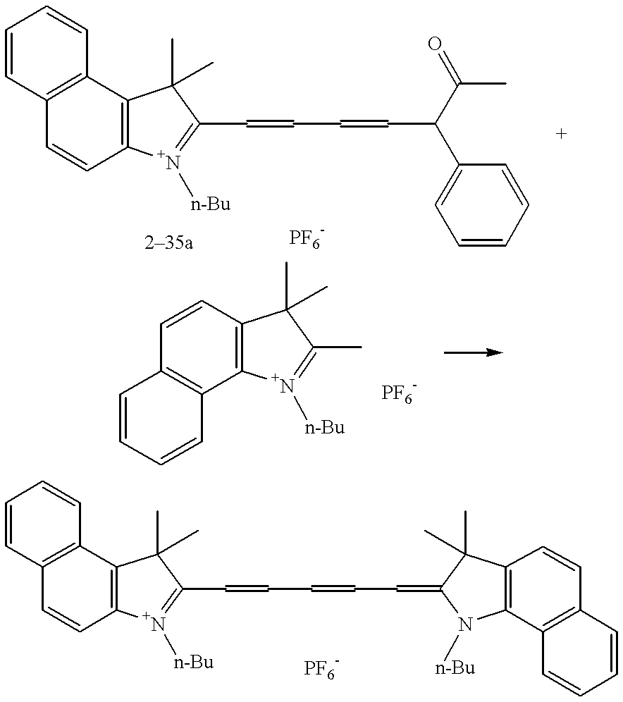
C1=CC2=C(C=C1)C1=C(C=C2)[N+]([n-Bu])=C(C=CC=CC(C2=CC=CC=C2)C(C)=O)C1(C)C.C1=CC2=C(C=C1)C1=C(C=C2)[N+]([n-Bu])=C(C=CC=CC=C2N([n-Bu])C3=C(C2(C)C)C=CC2=C3C=CC=C2)C1(C)C.C1=CC=CC2=C1C=CC1=C2[N+]([n-Bu])=C(C)C1(C)C
